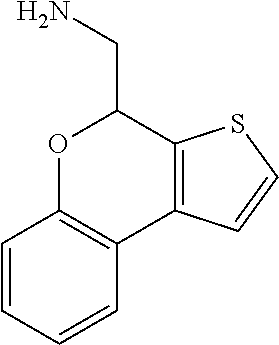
C12=C(SC=C1)C(CN)OC1=C2C=CC=C1
